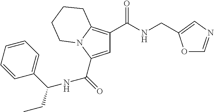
C1=C(C(=O)[NH]C(CC)C2=CC=CC=C2)N2C(=C1C(NCC1=CN=CO1)=O)CCCC2
